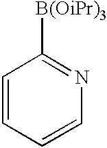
C1=CC=CN=C1[B(OiPr)3]
